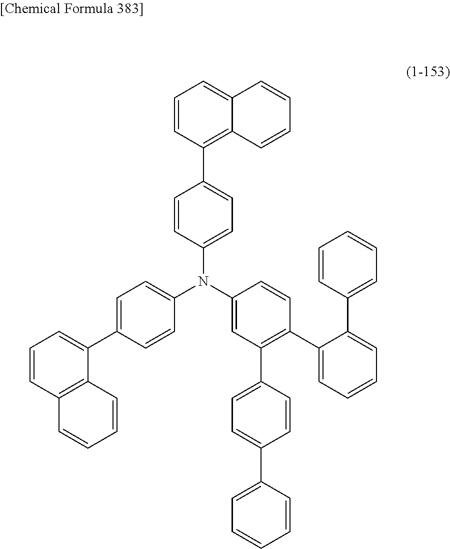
C1=CC(N(C2=CC=C(C3=CC=CC4=C3C=CC=C4)C=C2)C2=CC=C(C3=C4C(=CC=C3)C=CC=C4)C=C2)=CC(C2=CC=C(C3=CC=CC=C3)C=C2)=C1C1=CC=CC=C1C1=CC=CC=C1
